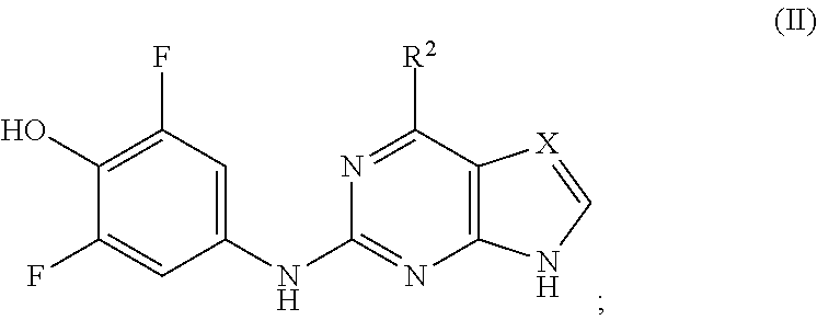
C1(O)=C(F)C=C(NC2=NC3=C(C([R2])=N2)[X]=CN3)C=C1F
